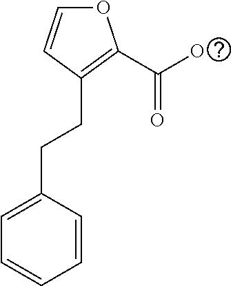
O1C=CC(CCC2=CC=CC=C2)=C1C(O)=O
